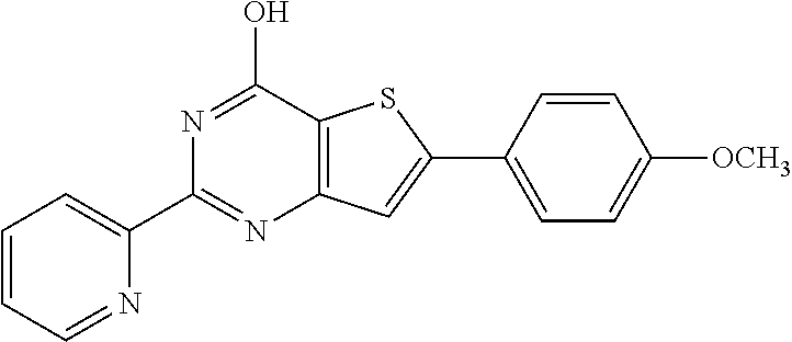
C1(C2=CC=CC=N2)=NC2=C(C(O)=N1)SC(C1=CC=C([OCH3])C=C1)=C2
